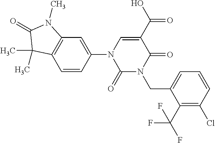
C1(=O)N(CC2=CC=CC(Cl)=C2C(F)(F)F)C(=O)C(C(O)=O)=CN1C1=CC2=C(C=C1)C(C)(C)C(=O)N2C
